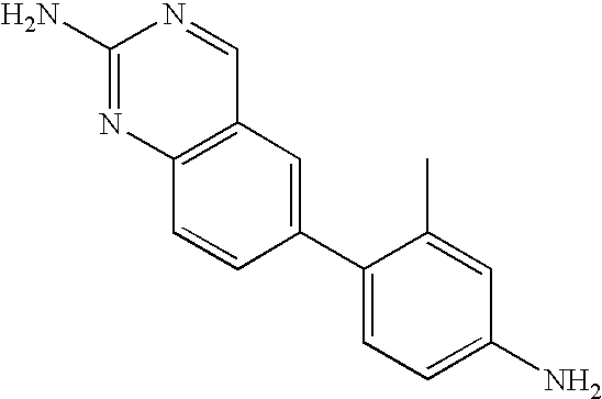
C1=C(C2=CC3=C(C=C2)N=C(N)N=C3)C(C)=CC(N)=C1
